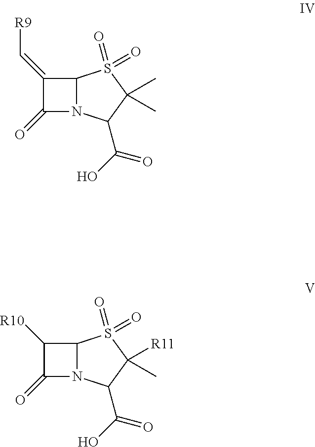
C1(=O)N2C(C1=C[R9])S(=O)(=O)C(C)(C)C2C(=O)O.C1(=O)N2C(C1[R10])S(=O)(=O)C([R11])(C)C2C(=O)O
